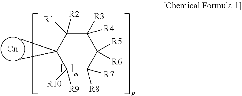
C1([R4])([R3])C([R2])([R1])C(C)(C)C([R10])([R9])C([R7])([R8])C1([R5])[R6]
